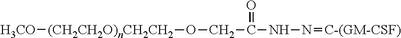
[H3CO][(CH2CH2O)nCH2CH2]OCC(=O)NN=[C-(GM-CSF)]
